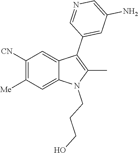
C1([CN])=C([Me])C=C2C(=C1)C(C1=CC(N)=CN=C1)=C(C)N2CCCO
